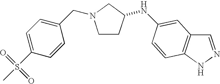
C1CC(NC2=CC3=C(NN=C3)C=C2)CN1CC1=CC=C(S(=O)(=O)C)C=C1
